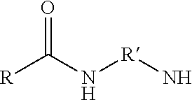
[R]C(N[R]N)=O
